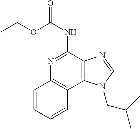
CCOC(NC1=NC2=C(C3=C1N=CN3CC(C)C)C=CC=C2)=O
